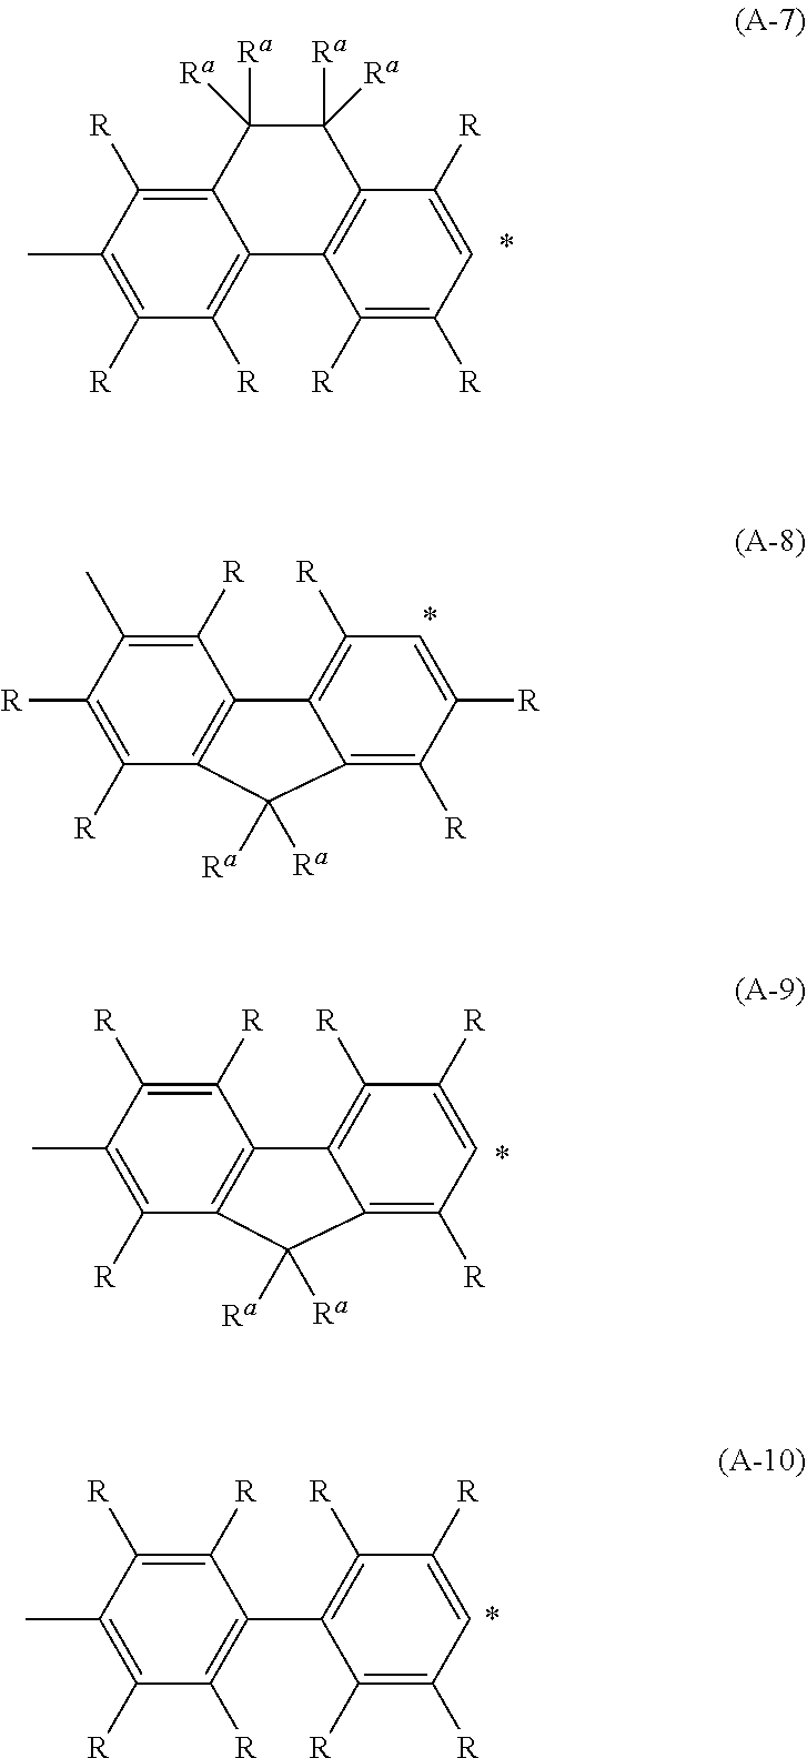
C1(C)=C([R])C([R])=C2C(=C1[R])C([Ra])([Ra])C([Ra])([Ra])C1=C2C([R])=C([R])C=C1[R].C1([R])=C([R])C2=C(C([R])=C1C)C1=C([R])C=C([R])C([R])=C1C2([Ra])[Ra].C1(C)=C([R])C2=C(C([R])=C1[R])C1=C([R])C([R])=CC([R])=C1C2([Ra])[Ra].C1(C)=C([R])C([R])=C(C2=C([R])C([R])=CC([R])=C2[R])C([R])=C1[R]
